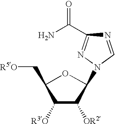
C1(C[R5O])C([R3O])C([OR2])C(N2C=NC(C(N)=O)=N2)O1
